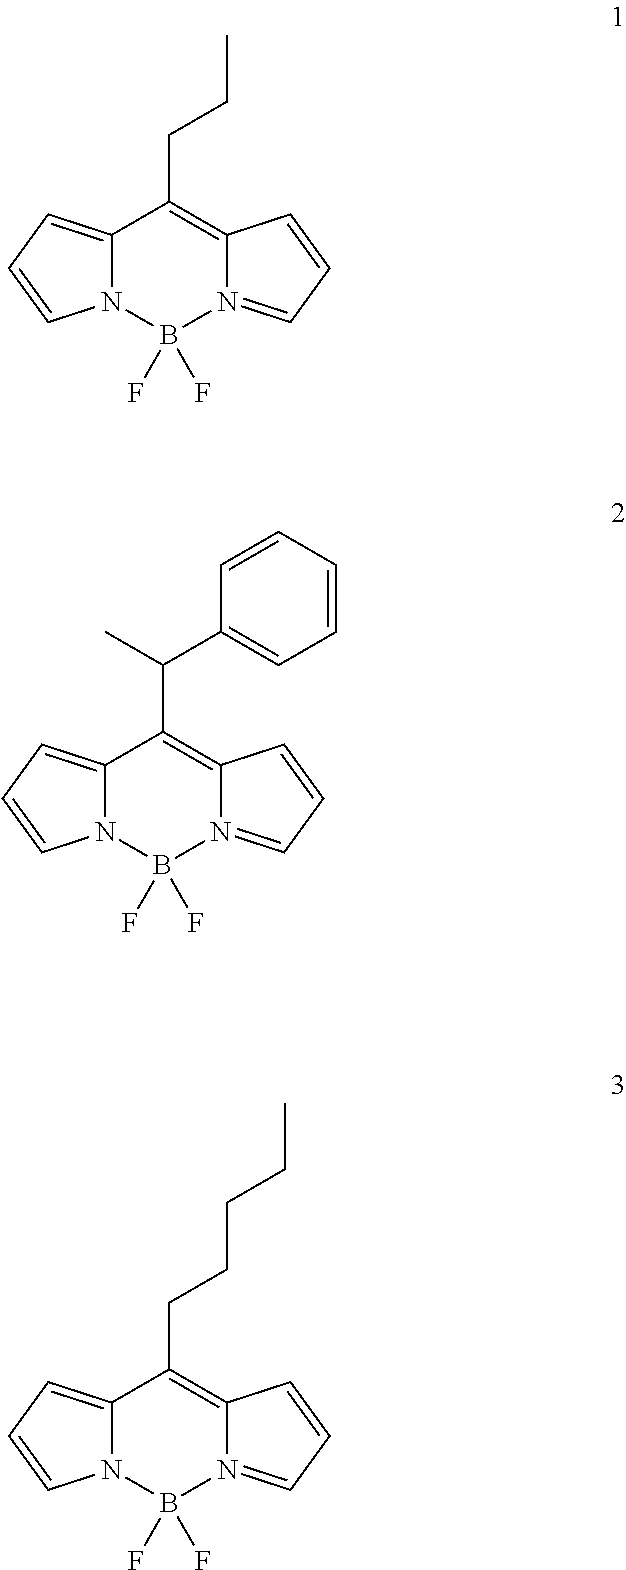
C12=CC=CN1B(F)(F)N1=CC=CC1=C2CCCCC.C12=CC=CN1B(F)(F)N1=CC=CC1=C2CCC.C12=CC=CN1B(F)(F)N1=CC=CC1=C2C(C1=CC=CC=C1)C
